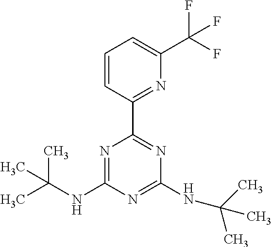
N1=C(NC(C)(C)C)N=C(NC(C)(C)C)N=C1C1=NC(C(F)(F)F)=CC=C1
